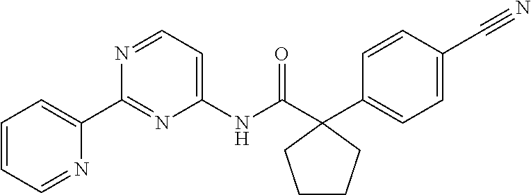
C1(C2=NC(NC(C3(C4=CC=C(C#N)C=C4)CCCC3)=O)=CC=N2)=CC=CC=N1
